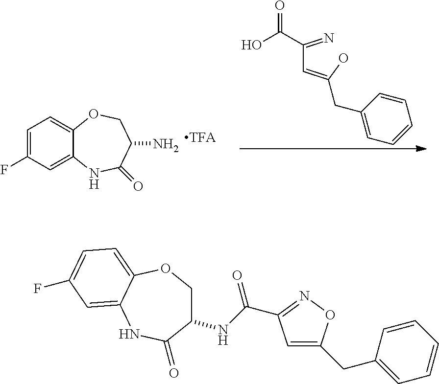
C1=C(F)C=C2C(=C1)OCC(N)C(=O)N2.O=C(C(C=C(O)CC1=CC=CC=C1)=N)O.C1OC2=CC=C(F)C=C2NC(=O)C1NC(=O)C1=NOC(CC2=CC=CC=C2)=C1
